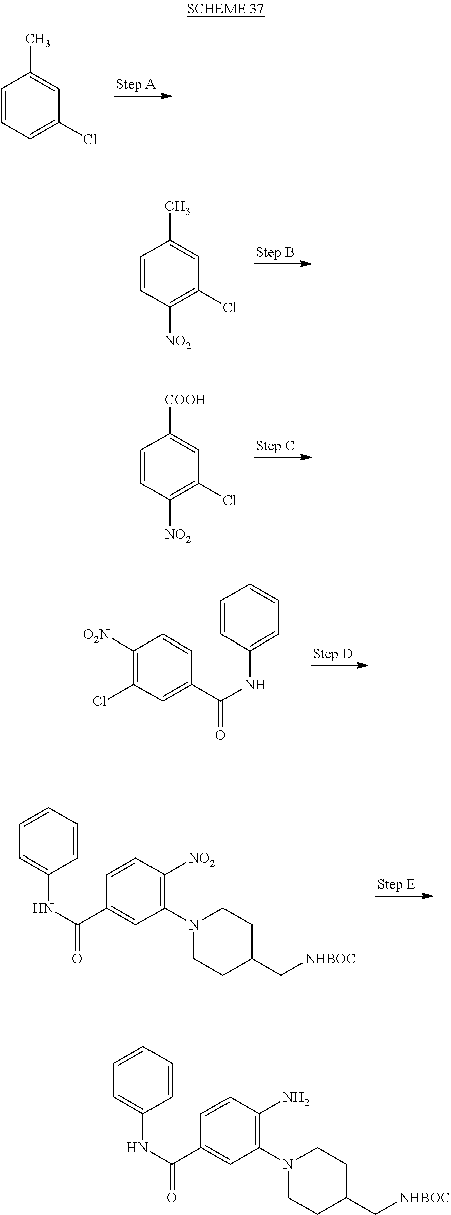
C1=CC=C(Cl)C=C1C.C1=CC([NO2])=C(Cl)C=C1C.C1=CC([NO2])=C(Cl)C=C1[COOH].C1=CC(NC(C2=CC(Cl)=C([O2N])C=C2)=O)=CC=C1.C1=CC=CC(NC(C2=CC(N3CCC(C[NHBOC])CC3)=C([NO2])C=C2)=O)=C1.C1=CC=CC(NC(C2=CC(N3CCC(C[NHBOC])CC3)=C(N)C=C2)=O)=C1
